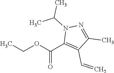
CCOC(C1=C(C=C)C(C)=NN1C(C)C)=O
